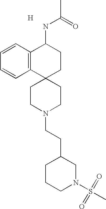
[H].C12=C(C3(CCC1NC(=O)C)CCN(CCC1CCCN(S(C)(=O)=O)C1)CC3)C=CC=C2
